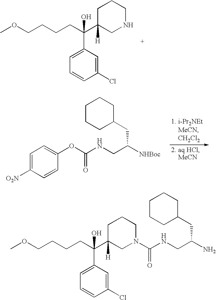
COCCCCC(C1([H])CNCCC1)(O)C1=CC=CC(Cl)=C1.C1=C([O2N])C=CC(OC(NCC([NHBoc])CC2CCCCC2)=O)=C1.C(NCC(N)CC1CCCCC1)(=O)N1CC(C(CCCCOC)(O)C2=CC=CC(Cl)=C2)([H])CCC1
